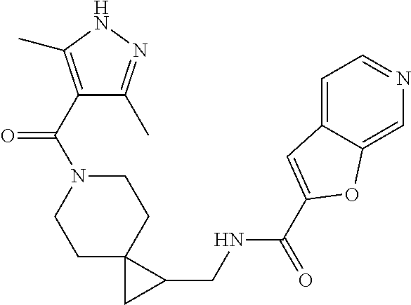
C1C2(CCN(C(=O)C3=C(C)NN=C3C)C1)CC2CNC(=O)C1=CC2=CC=NC=C2O1
